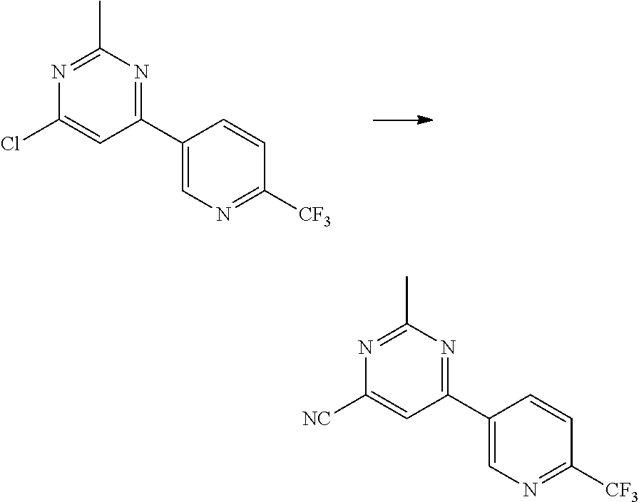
C1=C(C2=NC(C)=NC([NC])=C2)C=CC([CF3])=N1.C1=C(C2=NC(C)=NC(Cl)=C2)C=CC([CF3])=N1
